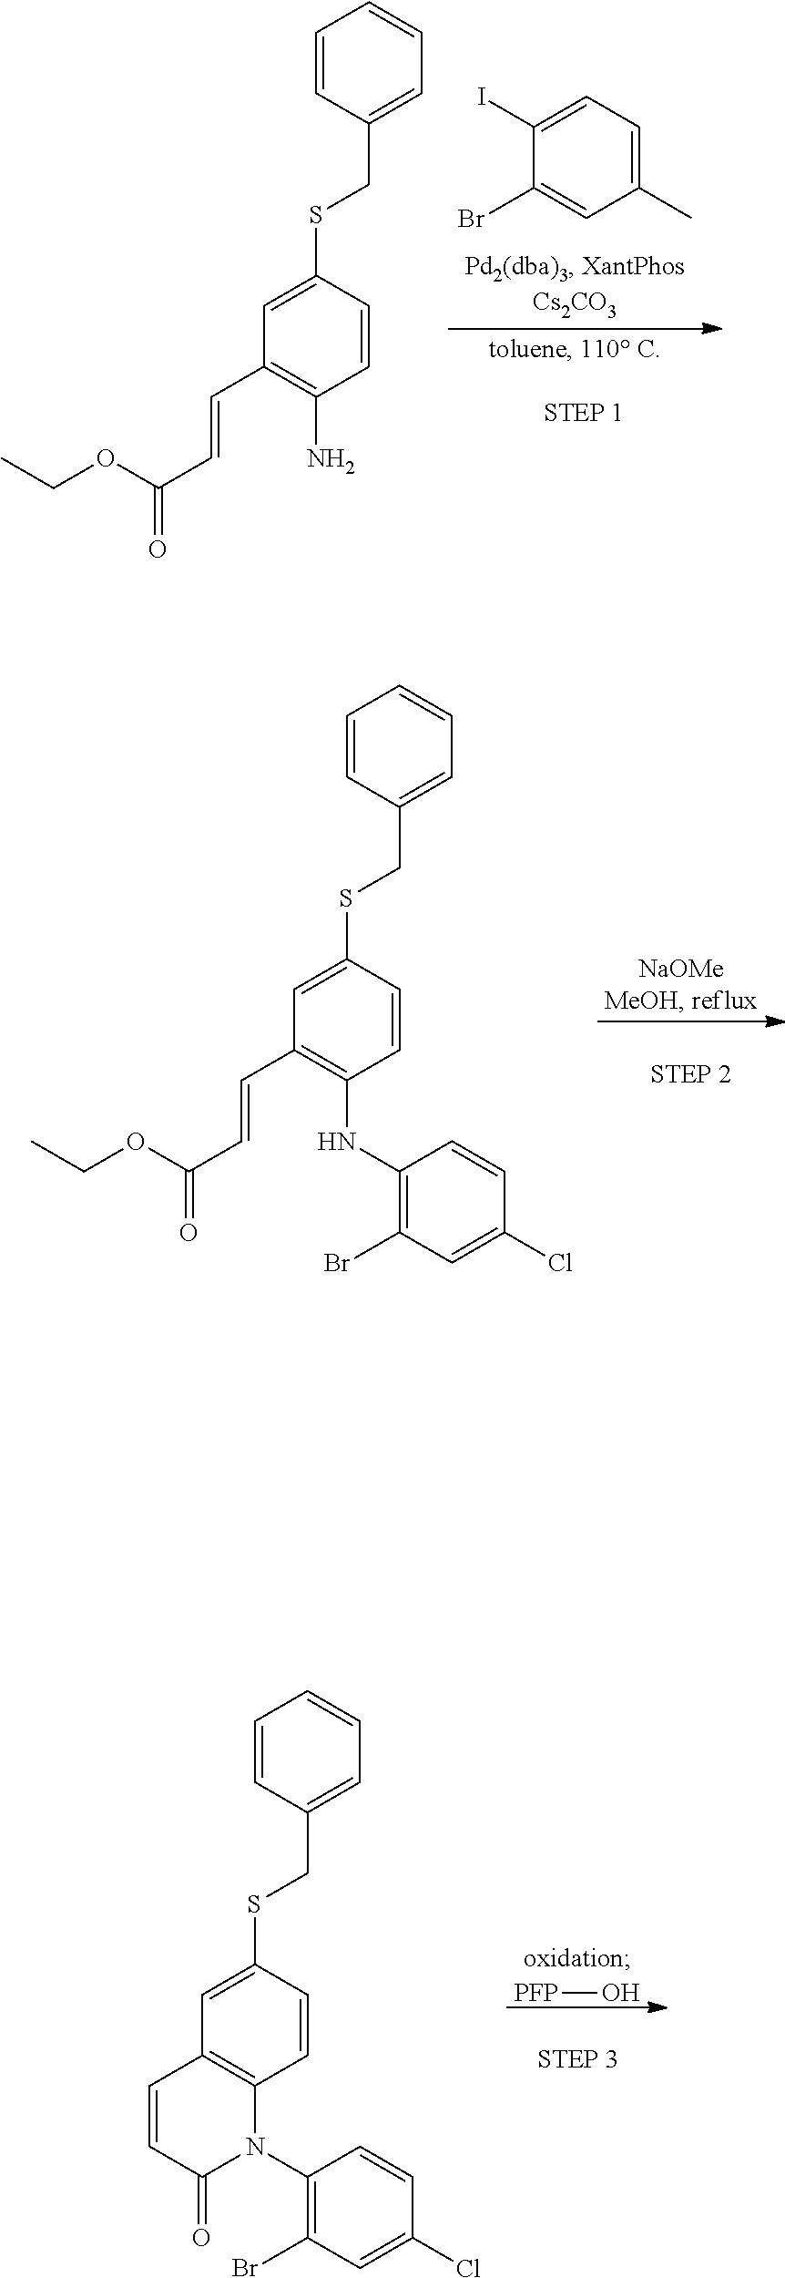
C1(C)=CC=C(I)C(Br)=C1.C1=CC(CSC2=CC(C=CC(OCC)=O)=C(N)C=C2)=CC=C1.C1=CC(CSC2=CC(C=CC(OCC)=O)=C(NC3=C(Br)C=C(Cl)C=C3)C=C2)=CC=C1.[PFP]O.C1=CC(CSC2=CC3=C(C=C2)N(C2=C(Br)C=C(Cl)C=C2)C(=O)C=C3)=CC=C1
